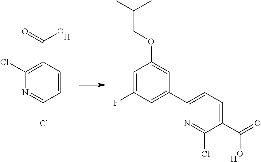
C1=CC(Cl)=NC(Cl)=C1C(=O)O.C1(F)=CC(OCC(C)C)=CC(C2=CC=C(C(=O)O)C(Cl)=N2)=C1.[H].[H]
